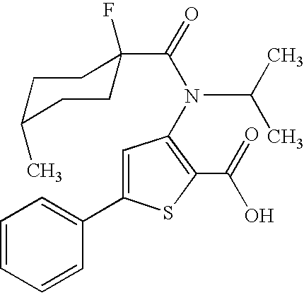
C1=CC=CC(C2=CC(N(C(C)C)C(=O)C3(F)CCC(C)CC3)=C(C(=O)O)S2)=C1
